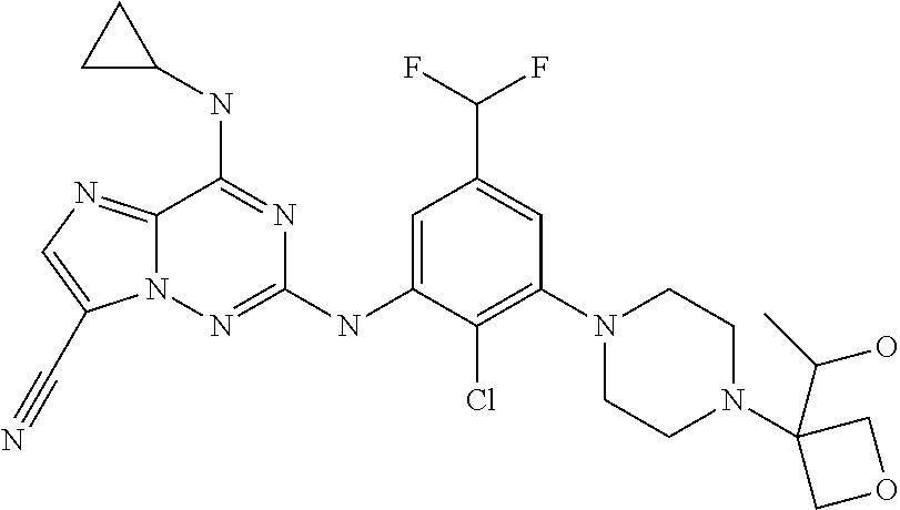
N12C(=NC=C1C#N)C(NC1CC1)=NC(NC1=CC(C(F)F)=CC(N3CCN(C4(C(O)C)COC4)CC3)=C1Cl)=N2
